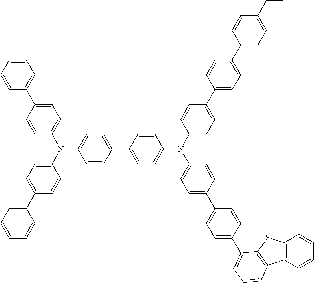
C1(C2=CC=C(N(C3=CC=C(C4=CC=CC=C4)C=C3)C3=CC=C(C4=CC=C(N(C5=CC=C(C6=CC=C(C7=CC=C(C=C)C=C7)C=C6)C=C5)C5=CC=C(C6=CC=C(C7=CC=CC8=C7SC7=C8C=CC=C7)C=C6)C=C5)C=C4)C=C3)C=C2)=CC=CC=C1
